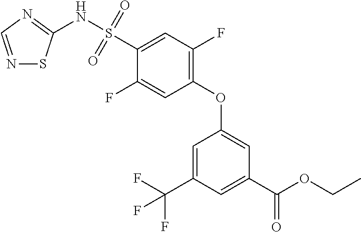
N1=CN=C(NS(C2=CC(F)=C(OC3=CC(C(OCC)=O)=CC(C(F)(F)F)=C3)C=C2F)(=O)=O)S1
